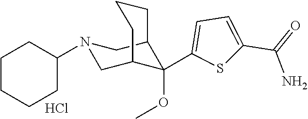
C1(C2(OC)C3CN(C4CCCCC4)CC2CCC3)=CC=C(C(=O)N)S1.Cl
